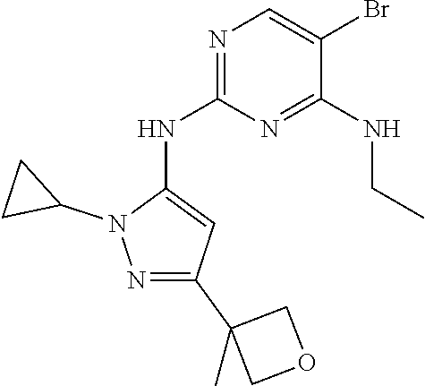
C1(C2(C)COC2)=NN(C2CC2)C(NC2=NC=C(Br)C(NCC)=N2)=C1
